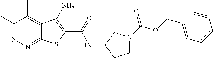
C1(C)=NN=C2C(=C1C)C(N)=C(C(=O)NC1CCN(C(OCC3=CC=CC=C3)=O)C1)S2
